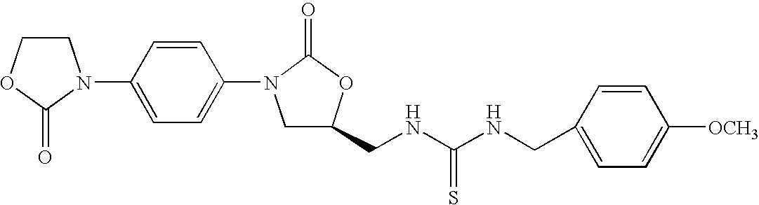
C1COC(=O)N1C1=CC=C(N2CC(CNC(=S)NCC3=CC=C([OCH3])C=C3)OC2=O)C=C1
